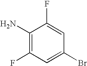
C1(N)=C(F)C=C(Br)C=C1F
